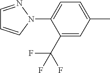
C1=C(N2N=CC=C2)C(C(F)(F)F)=CC(C)=C1
